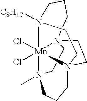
C1N23[Mn]45(Cl)(Cl)N([C8H17])(CCC2)CCN4(C1)CCCN5(C)CC3
